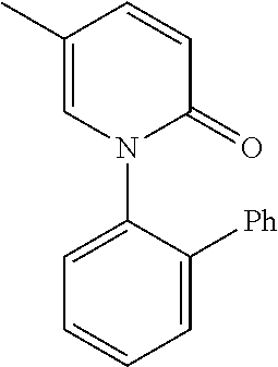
C1(C)=CN(C2=CC=CC=C2[Ph])C(=O)C=C1
